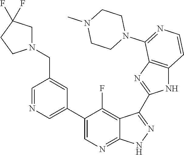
C1=NC=C(C2=CN=C3C(=C2F)C(C2=NC4=C(N2)C=CN=C4N2CCN(C)CC2)=N[N H]3)C=C1CN1CC(F)(F)CC1
